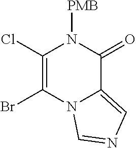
C1(Cl)=C(Br)N2C(=CN=C2)C(=O)N1[PMB]
